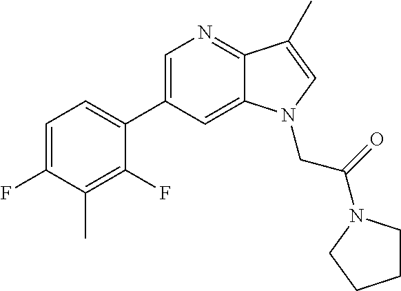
C1=C(C2=CC=C(F)C(C)=C2F)C=C2C(=N1)C(C)=CN2CC(=O)N1CCCC1
